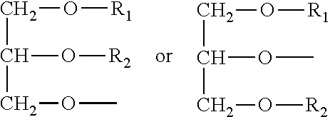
C(O[R1])C(O[R2])COC.C(O[R1])C(OC)CO[R2]
